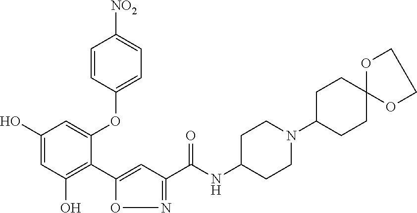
C1(O)=CC(O)=C(C2=CC(C(NC3CCN(C4CCC5(CC4)OCCO5)CC3)=O)=NO2)C(OC2=CC=C([NO2])C=C2)=C1
